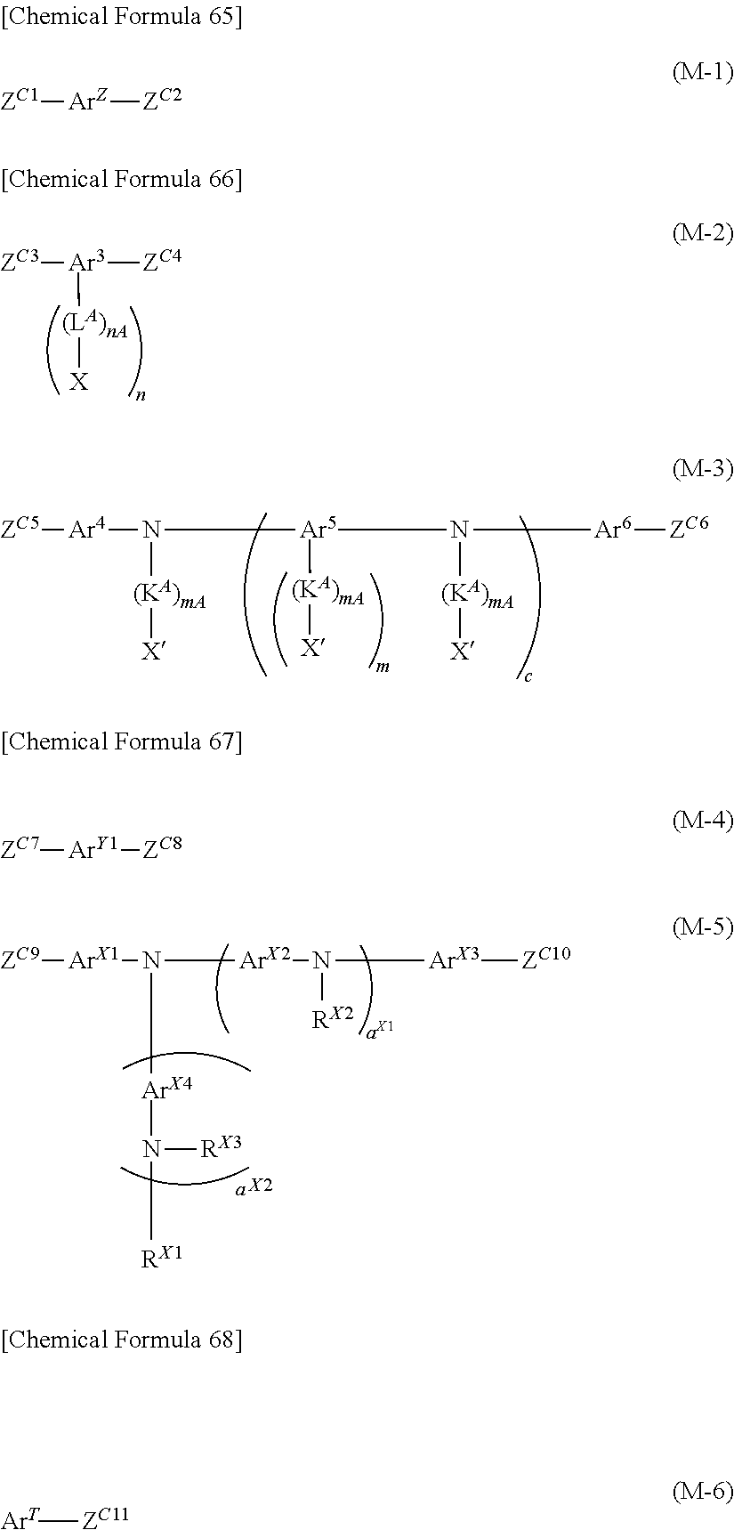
[ZC3][Ar3]([ZC4])[(LA)nA][X].[ZC5][Ar4]N([Ar5](N([(KA)mA][X])[Ar6][ZC6])[(KA)mA][X])[(KA)mA][X].[X2].[ZC9][ArX1]N([ArX2]N([RX2])[ArX3][ZC10])[ArX4]N([RX1])[RX3].[ZC1][ArZ][ZC2].[ZC7][ArY1][ZC8].[ArT][ZC11]
